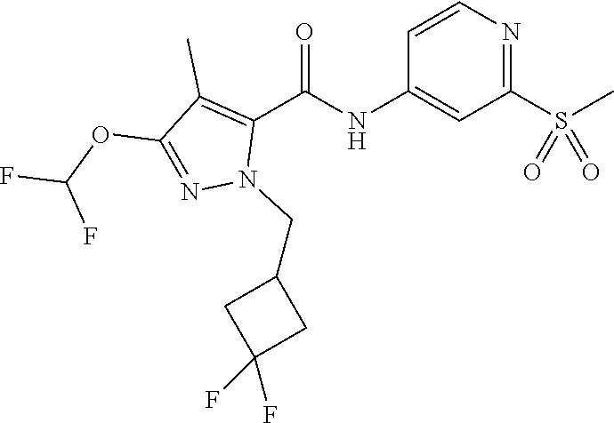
O=C(NC1=CC(S(C)(=O)=O)=NC=C1)C1=C(C)C(OC(F)F)=NN1CC1CC(F)(F)C1
